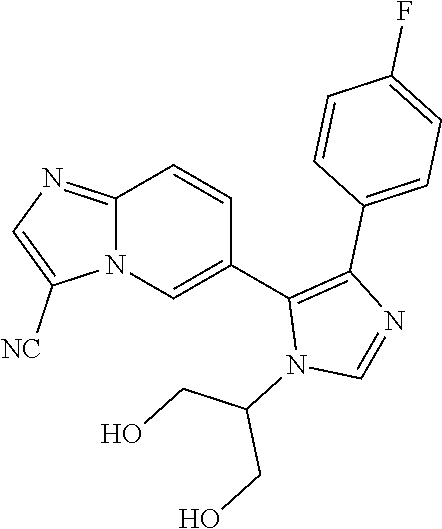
C12=NC=C([NC])N1C=C(C1=C(C3=CC=C(F)C=C3)N=CN1C(CO)CO)C=C2
